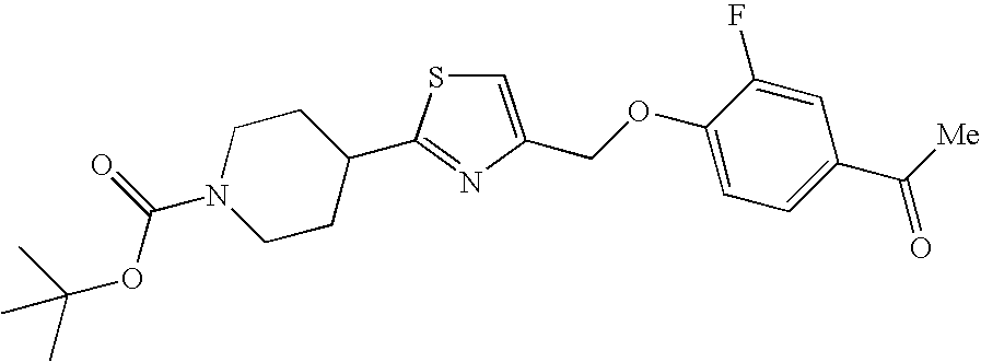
C1=C(COC2=CC=C(C([Me])=O)C=C2F)N=C(C2CCN(C(=O)OC(C)(C)C)CC2)S1
